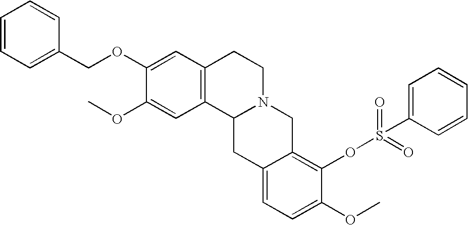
C1(OC)=CC2=C(C=C1OCC1=CC=CC=C1)CCN1C2CC2=CC=C(OC)C(OS(C3=CC=CC=C3)(=O)=O)=C2C1
